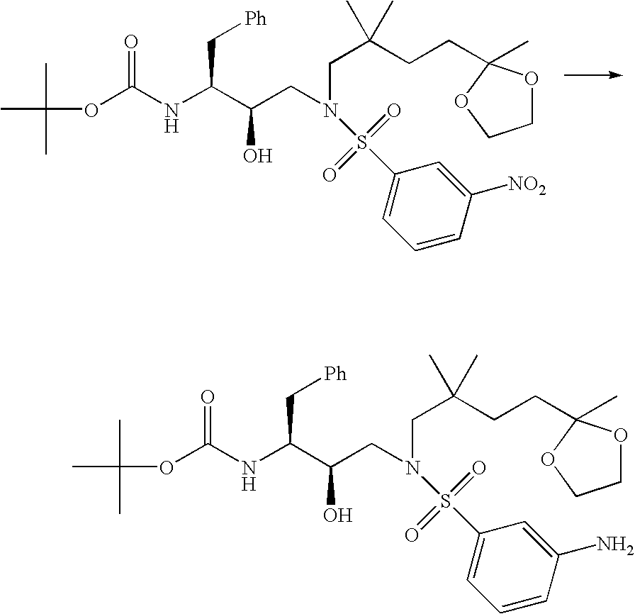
CC(OC(NC(C(CN(CC(CCC1(C)OCCO1)(C)C)S(C1=CC=CC([NO2])=C1)(=O)=O)O)C[Ph])=O)(C)C.CC(OC(NC(C(CN(CC(CCC1(C)OCCO1)(C)C)S(C1=CC=CC(N)=C1)(=O)=O)O)C[Ph])=O)(C)C
